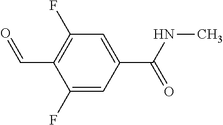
C1(F)=CC(C(NC)=O)=CC(F)=C1C=O
